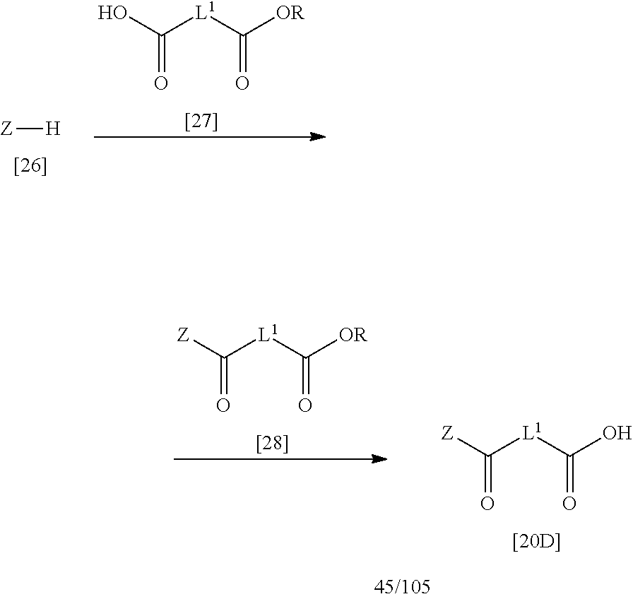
[Z][H].OC([L1]C(=O)[OR])=O.[Z]C([L1]C(=O)[OR])=O.[Z]C([L1]C(=O)O)=O
